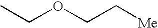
CCOCC[Me]
